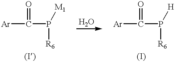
[Ar]C(P([M1])[R6])=O.[Ar]C(P([H])[R6])=O
